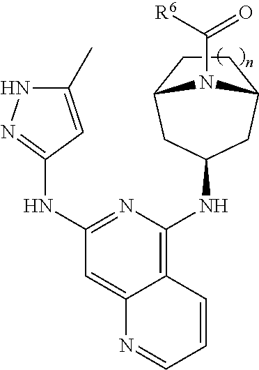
C12=C(NC3CC4CCC(C3)N4C([R6])=O)N=C(NC3=NNC(C)=C3)C=C1N=CC=C2
